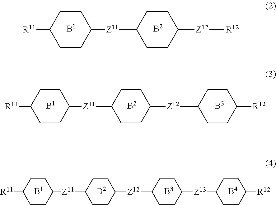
C1CC([R11])CCC1[Z11]C1CCC([Z12][R12])CC1.[B1].[B2].[B1].[B2].[B3].C1CC([R11])CCC1[Z11]C1CCC([Z12]C2CCC([R12])CC2)CC1.[B1].[B2].[B3].[B4].C1CC([R11])CCC1[Z11]C1CCC([Z12]C2CCC([Z13]C3CCC([R12])CC3)CC2)CC1
